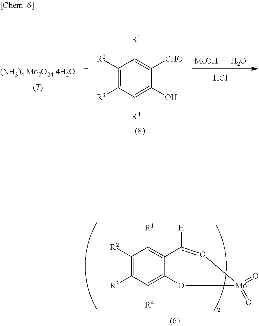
C1([R2])=C([R3])C([R4])=C2C(=C1[R1])C([H])=O[Mo](=O)(=O)O2.C1([R2])=C([R3])C([R4])=C(O)C([CHO])=C1[R1].Cl.[MeOH]O
